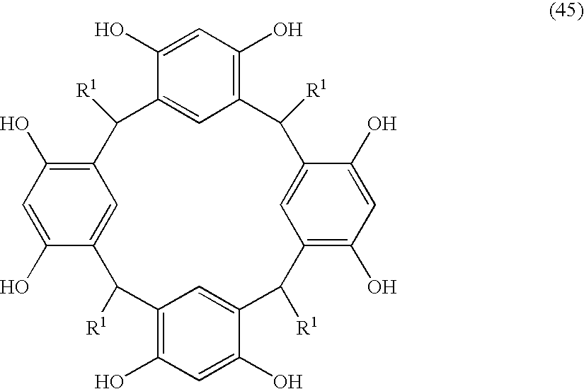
C1(O)=CC(O)=C2C=C1C([R1])C1=C(O)C=C(O)C(=C1)C([R1])C1=C(O)C=C(O)C(=C1)C([R1])C1=C(O)C=C(O)C(=C1)C2[R1]
